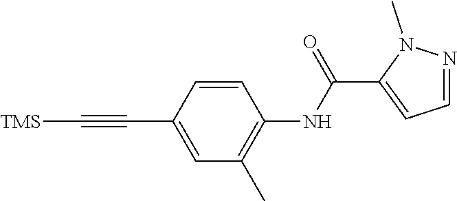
C1(NC(=O)C2=CC=NN2C)=C(C)C=C(C#C[TMS])C=C1
